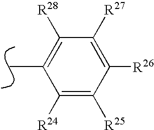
C1([R24])=C([R25])C([R26])=C([R27])C([R28])=C1C
